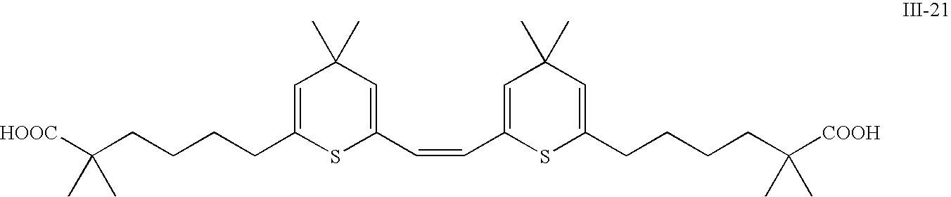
[HOOC]C(CCCCC1=CC(C)(C)C=C(C=CC2=CC(C)(C)C=C(CCCCC([COOH])(C)C)S2)S1)(C)C
